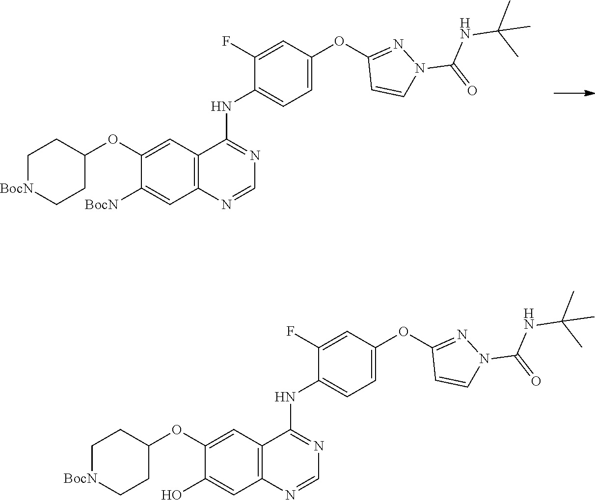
C1=NC2=C(C=C(OC3CC[BocN]CC3)C([BocN])=C2)C(NC2=CC=C(OC3=NN(C(=O)NC(C)(C)C)C=C3)C=C2F)=N1.C1=NC2=C(C=C(OC3CC[BocN]CC3)C(O)=C2)C(NC2=CC=C(OC3=NN(C(=O)NC(C)(C)C)C=C3)C=C2F)=N1
